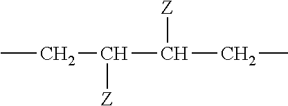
CCC(C([Z])CC)[Z]
